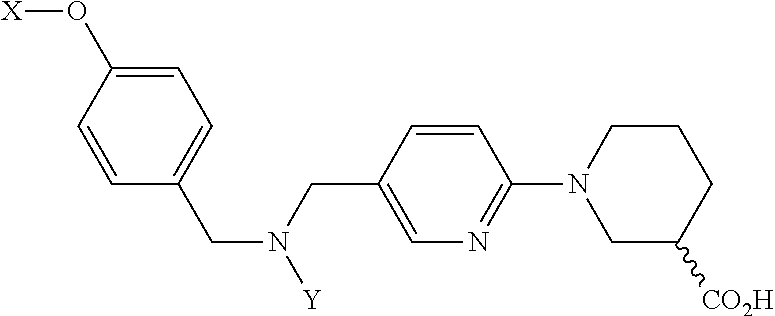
C1=C(O[X])C=CC(CN(CC2=CN=C(N3CC([CO2H])CCC3)C=C2)[Y])=C1
